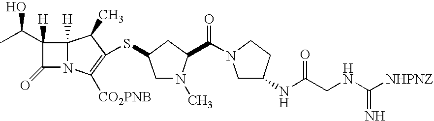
CC(C1([H])C(=O)N2C1([H])C(C)C(SC1CN(C)C(C(=O)N3CC(NC(=O)CNC(=N)[NHPNZ])CC3)C1)=C2[CO2PNB])O
